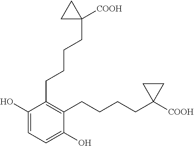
C1(O)=CC=C(O)C(CCCCC2([COOH])CC2)=C1CCCCC1([COOH])CC1
